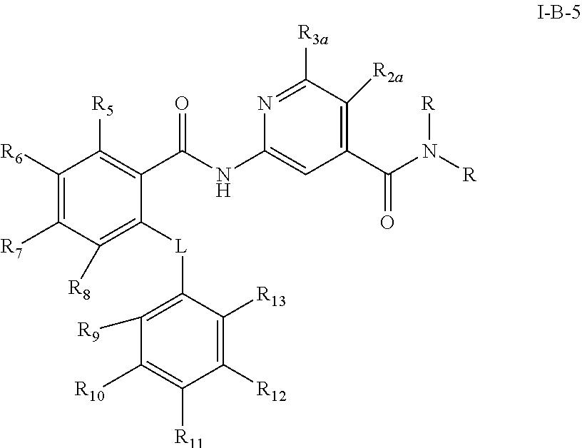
C1([R6])=C([R7])C([R8])=C([L]C2=C([R9])C([R10])=C([R11])C([R12])=C2[R13])C(C(NC2=CC(C(N([R])[R])=O)=C([R2a])C([R3a])=N2)=O)=C1[R5]
